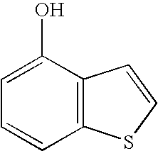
C1=C(O)C2=C(C=C1)SC=C2
